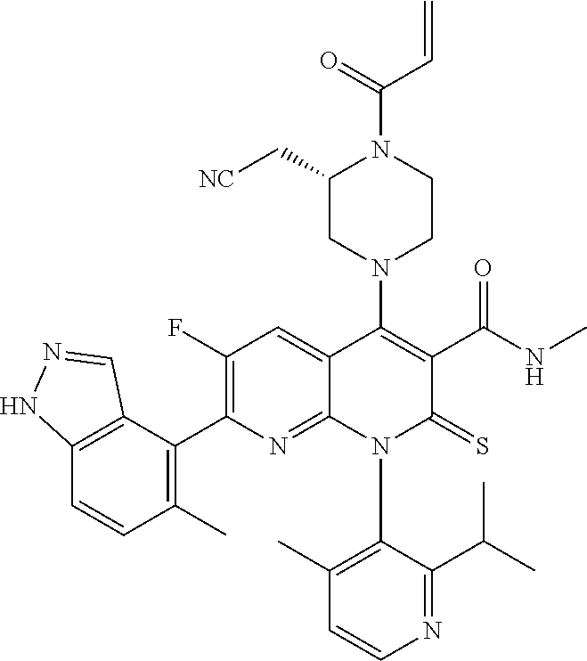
C1=CN=C(C(C)C)C(N2C(=S)C(C(NC)=O)=C(N3CCN(C(C=C)=O)C(C[NC])C3)C3=CC(F)=C(C4=C(C)C=CC5=C4C=NN5)N=C23)=C1C
